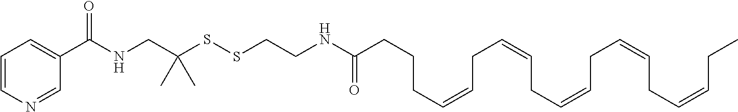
C(CC=CCC=CCC=CCC=CCC=CCC)CC(NCCSSC(CNC(C1=CC=CN=C1)=O)(C)C)=O
